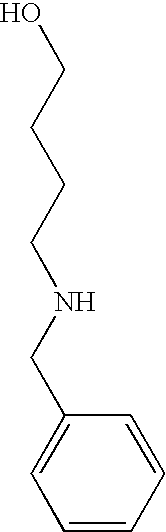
C1=CC=CC(CNCCCCO)=C1
